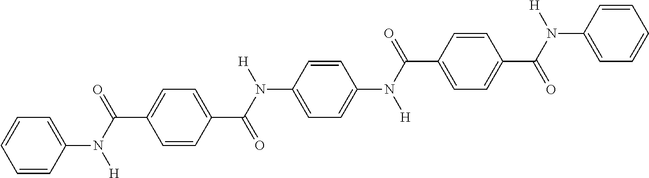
C1=CC(N(C(=O)C2=CC=C(C(N([H])C3=CC=C(N(C(=O)C4=CC=C(C(N([H])C5=CC=CC=C5)=O)C=C4)[H])C=C3)=O)C=C2)[H])=CC=C1
